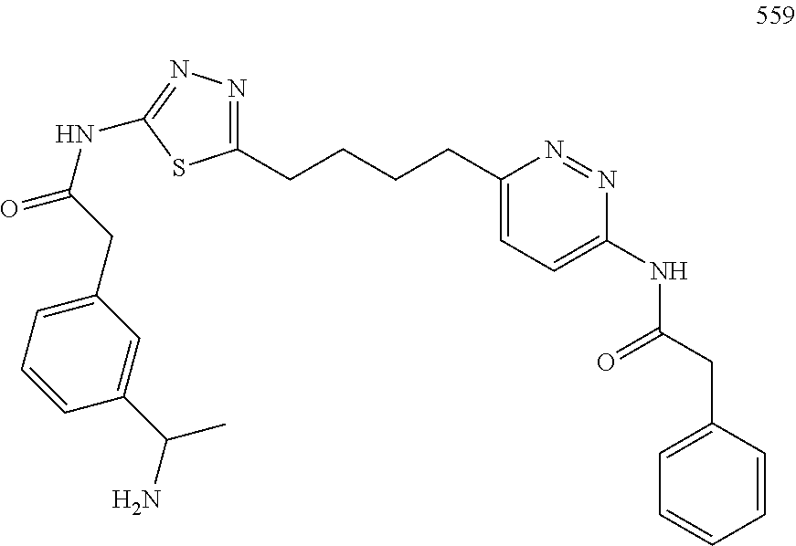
C1(CCCCC2=NN=C(NC(CC3=CC=CC(C(C)N)=C3)=O)S2)=CC=C(NC(CC2=CC=CC=C2)=O)N=N1
